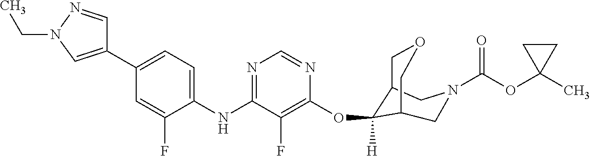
C1(NC2=NC=NC(OC3([H])C4COCC3CN(C(OC3(C)CC3)=O)C4)=C2F)=CC=C(C2=CN(CC)N=C2)C=C1F
